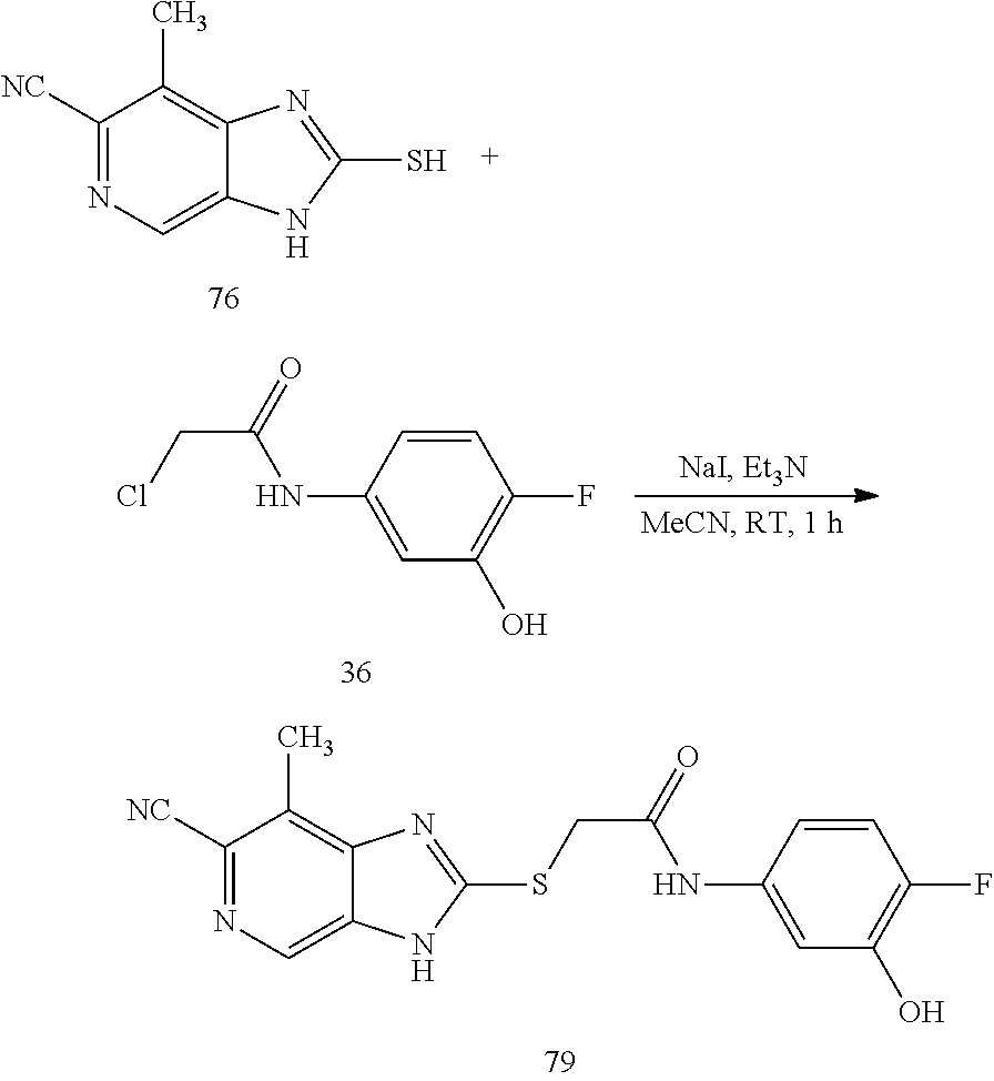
C1([NC])=NC=C2C(=C1C)N=C(S)N2.C1([NC])=NC=C2C(=C1C)N=C(SCC(NC1=CC(O)=C(F)C=C1)=O)N2.C1(F)=C(O)C=C(NC(CCl)=O)C=C1
